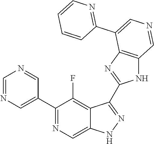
C1(C2=CN=CN=C2)=NC=C2C(=C1F)C(C1=NC3=C(N1)C=NC=C3C1=NC=CC=C1)=NN2
